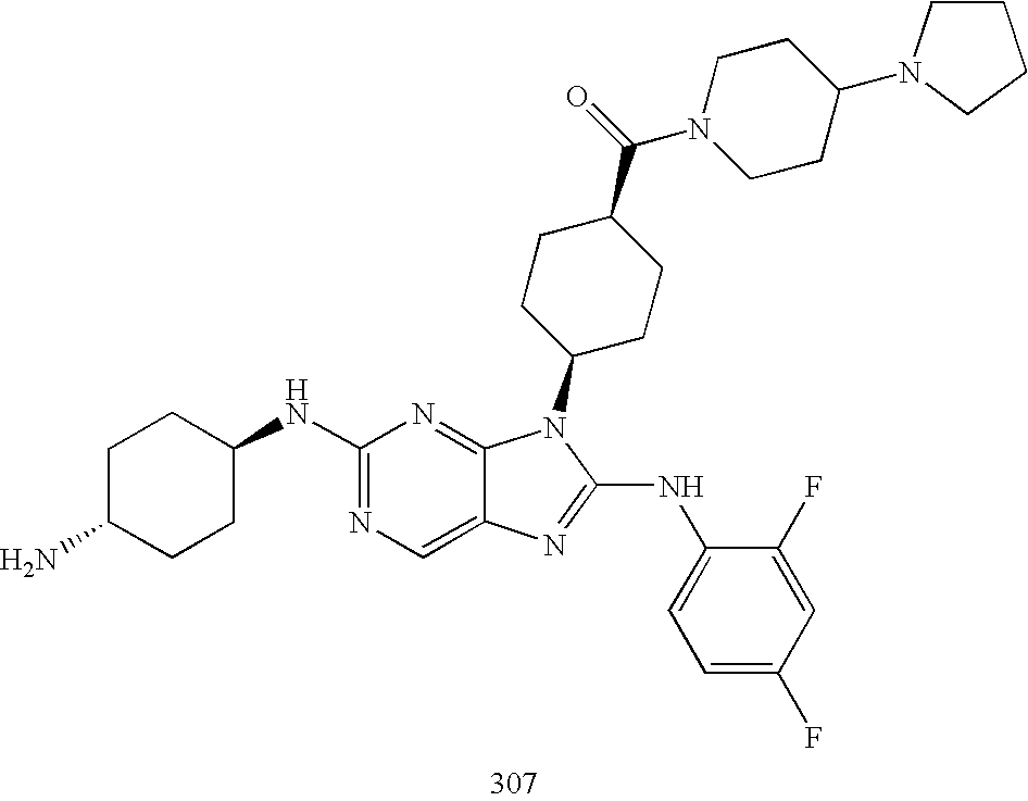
C1(NC2CCC(N)CC2)=NC=C2C(=N1)N(C1CCC(C(N3CCC(N4CCCC4)CC3)=O)CC1)C(NC1=CC=C(F)C=C1F)=N2
